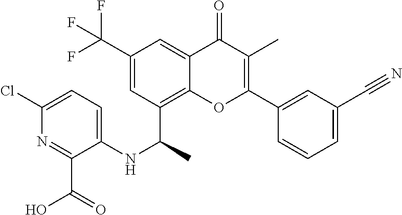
C1(C#N)=CC=CC(C2=C(C)C(=O)C3=CC(C(F)(F)F)=CC(C(NC4=CC=C(Cl)N=C4C(O)=O)C)=C3O2)=C1
